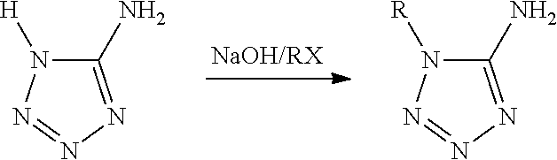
C1(N)=NN=NN1[H].C1(N)=NN=NN1[R]
